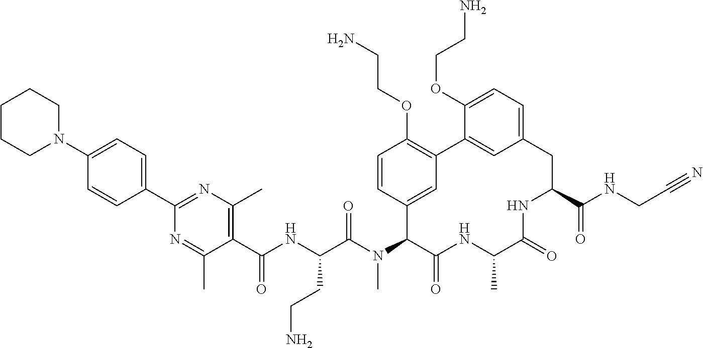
C1(C(NC(C(N(C2C(=O)NC(C)C(=O)NC(C(NCC#N)=O)CC3=CC=C(OCCN)C(=C3)C3=C(OCCN)C=CC2=C3)C)=O)CCN)=O)=C(C)N=C(C2=CC=C(N3CCCCC3)C=C2)N=C1C
